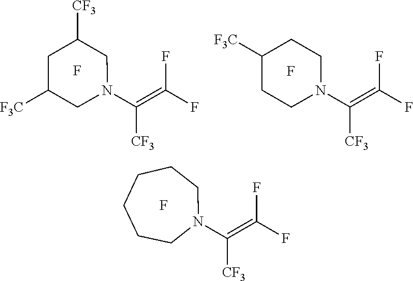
N1(C(=C(F)F)[CF3])CC([CF3])CC([F3C])C1.F.N1(C(=C(F)F)[CF3])CCC([F3C])CC1.F.N1(C(=C(F)F)[CF3])CCCCCC1.F
